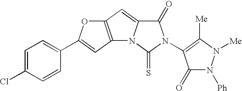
C1=C(Cl)C=CC(C2=CC3=C(C=C4N3C(=S)N(C3=C([Me])N([Me])N([Ph])C3=O)C4=O)O2)=C1
